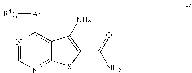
N1=CN=C2C(=C1[Ar][(R4)n])C(N)=C(C(N)=O)S2
